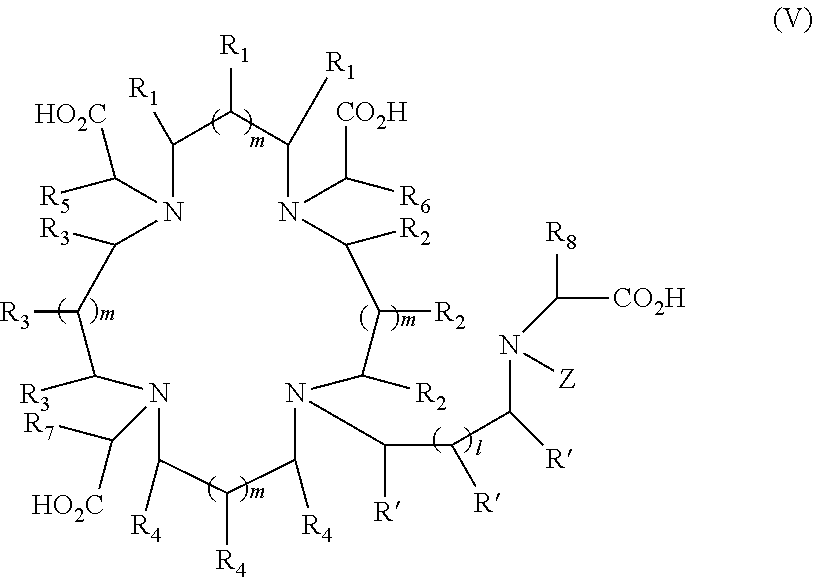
C1([R1])N(C([R5])[HO2C])C([R3])C([R3])C([R3])N(C([R7])[HO2C])C([R4])C([R4])C([R4])N(C(C([R])C(N([Z])C([R8])[CO2H])[R])[R])C([R2])C([R2])C([R2])N(C([CO2H])[R6])C([R1])C1[R1]
